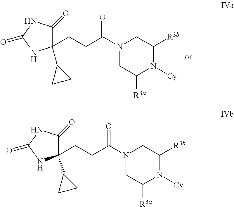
N1(C(CCC2(C3CC3)C(=O)NC(=O)N2)=O)CC([R3a])N([Cy])C([R3])C1.N1(C(CCC2(C3CC3)C(=O)NC(=O)N2)=O)CC([R3a])N([Cy])C([R3])C1
